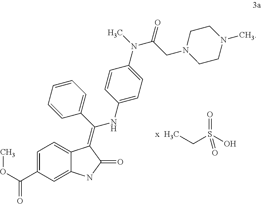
C1=C(C(OC)=O)C=C2C(=C1)C(=C(C1=CC=CC=C1)NC1=CC=C(N(C)C(CN3CCN(C)CC3)=O)C=C1)C(=O)N2.CCS(O)(=O)=O
